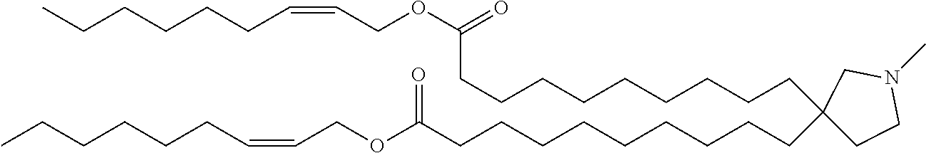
C(CCCCC(OCC=CCCCCCC)=O)CCCCC1(CCCCCCCCCC(OCC=CCCCCCC)=O)CCN(C)C1
